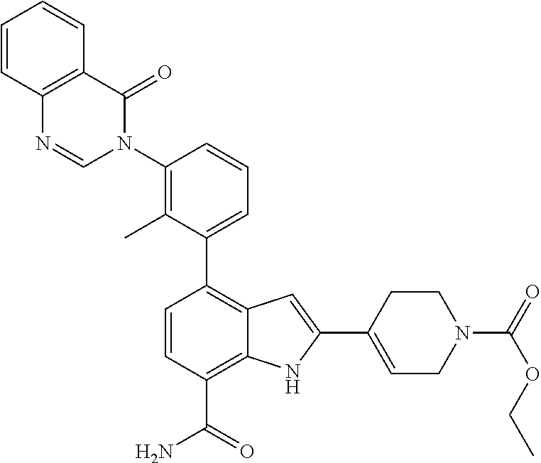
C1(C2=CC=CC(N3C(=O)C4=C(N=C3)C=CC=C4)=C2C)=C2C(=C(C(N)=O)C=C1)NC(C1=CCN(C(OCC)=O)CC1)=C2
